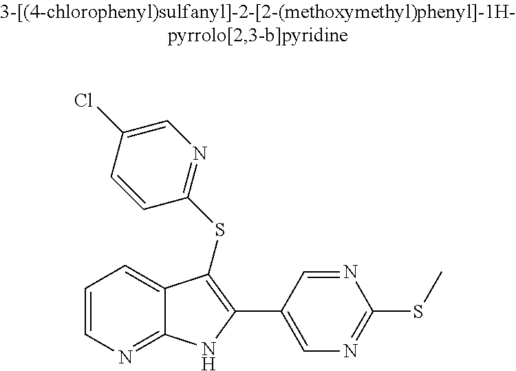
C1=CN=C2C(=C1)C(SC1=NC=C(Cl)C=C1)=C(C1=CN=C(SC)N=C1)N2
